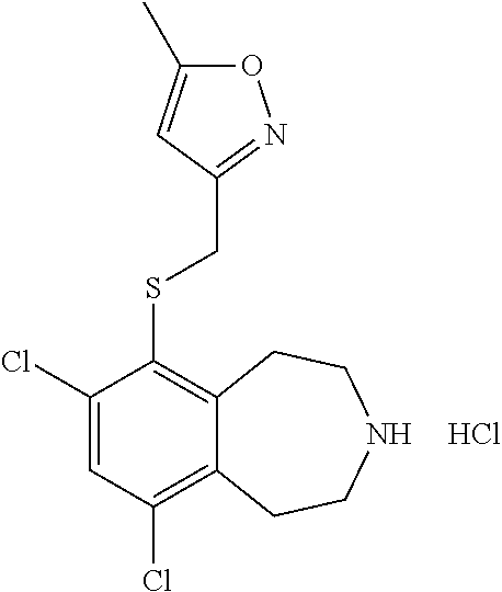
C1(Cl)=CC(Cl)=C2C(=C1SCC1=NOC(C)=C1)CCNCC2.Cl
